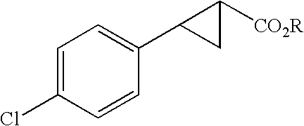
C1=C(Cl)C=CC(C2CC2[CO2R])=C1
